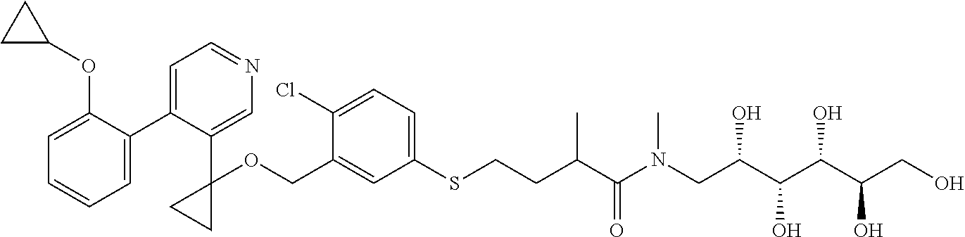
C1=C(COC2(C3=CN=CC=C3C3=CC=CC=C3OC3CC3)CC2)C(Cl)=CC=C1SCCC(C(N(CC(C(C(C(CO)O)O)O)O)C)=O)C
